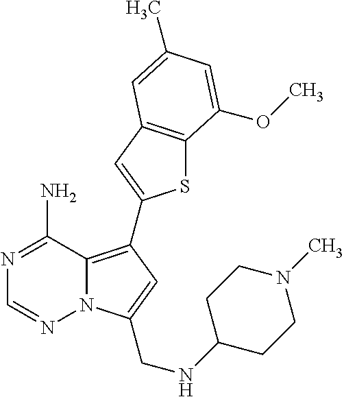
C12=C(C3=CC4=C(S3)C(OC)=CC(C)=C4)C=C(CNC3CCN(C)CC3)N1N=CN=C2N
